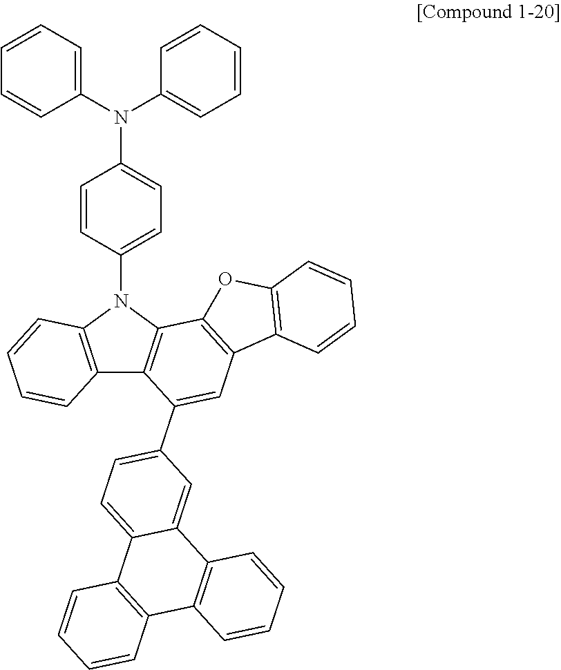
C12=C(N(C3=CC=C(N(C4=CC=CC=C4)C4=CC=CC=C4)C=C3)C3=C1C(C1=CC=C4C(=C1)C1=C(C5=C4C=CC=C5)C=CC=C1)=CC1=C3OC3=C1C=CC=C3)C=CC=C2
